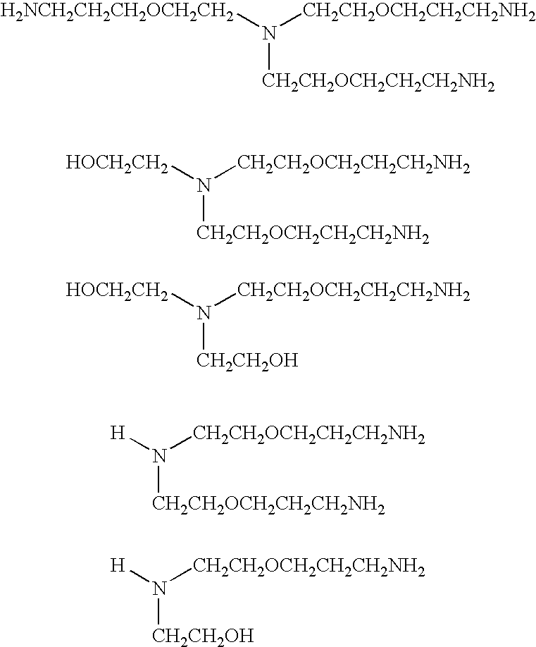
[CH2CH2OCH2CH2CH2NH2]N([H2NCH2CH2CH2OCH2CH2])[CH2CH2OCH2CH2CH2NH2].[CH2CH2OCH2CH2CH2NH2]N([HOCH2CH2])[CH2CH2OCH2CH2CH2NH2].[CH2CH2OH]N([HOCH2CH2])[CH2CH2OCH2CH2CH2NH2].[CH2CH2OCH2CH2CH2NH2]N([H])[CH2CH2OCH2CH2CH2NH2].[CH2CH2OH]N([H])[CH2CH2OCH2CH2CH2NH2]
